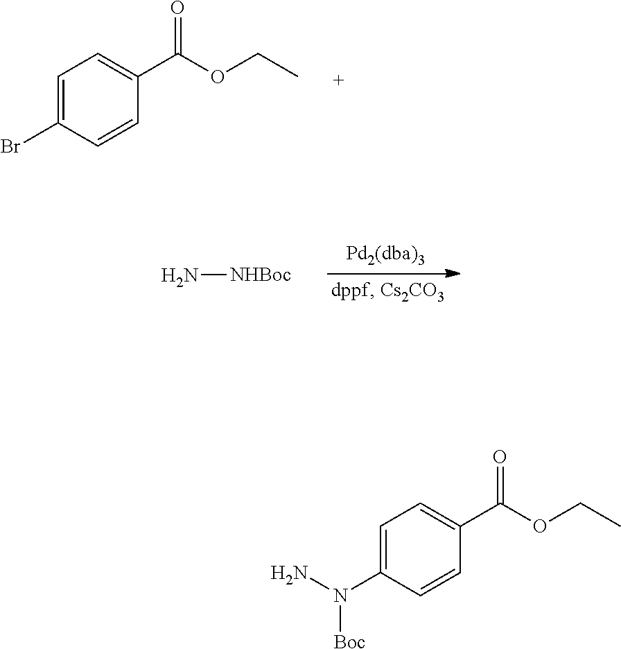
C1=C(Br)C=CC(C(OCC)=O)=C1.N[NHBoc].C1=C(N(N)[Boc])C=CC(C(OCC)=O)=C1
